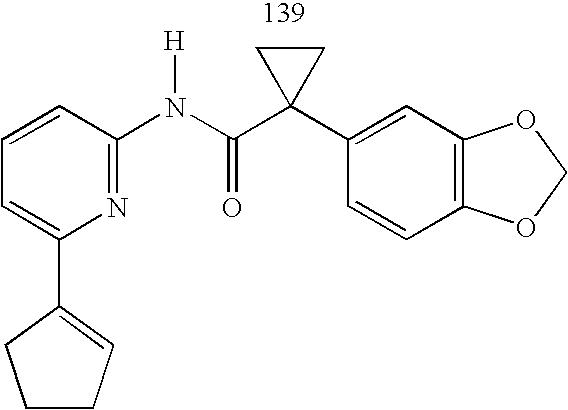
C1=C(C2=CCCC2)N=C(N(C(C2(C3=CC4=C(C=C3)OCO4)CC2)=O)[H])C=C1
